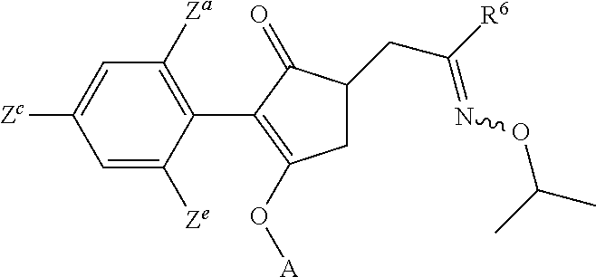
C1=C([Zc])C=C([Ze])C(C2=C(O[A])CC(CC([R6])=NOC(C)C)C2=O)=C1[Za]
